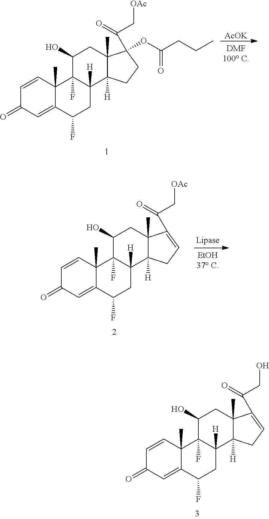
[AcOK].C1=CC2(C)C(=CC1=O)C(F)CC1([H])C2(F)C(O)CC2(C)C1([H])CCC2(C(=O)C[OAc])OC(CCC)=O.C1=CC2(C)C(=CC1=O)C(F)CC1([H])C2(F)C(O)CC2(C)C1([H])CC=C2C(=O)CO.C1=CC2(C)C(=CC1=O)C(F)CC1([H])C2(F)C(O)CC2(C)C1([H])CC=C2C(=O)C[OAc]
